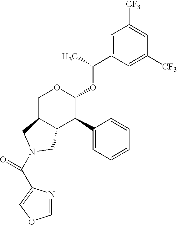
C1=C(C(C)OC2OCC3C(C2C2=CC=CC=C2C)CN(C(C2=COC=N2)=O)C3)C=C([CF3])C=C1[CF3]
